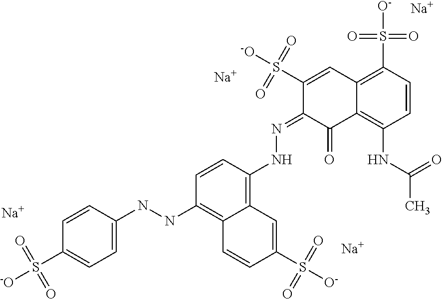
C12=C(NC(C)=O)C=CC(S([O-])(=O)=O)=C1C=C(S([-O])(=O)=O)C(=NNC1=C3C(=C(NNC4=CC=C(S([-O])(=O)=O)C=C4)C=C1)C=CC(S([O-])(=O)=O)=C3)C2=O.[Na].[Na].[Na].[Na]
